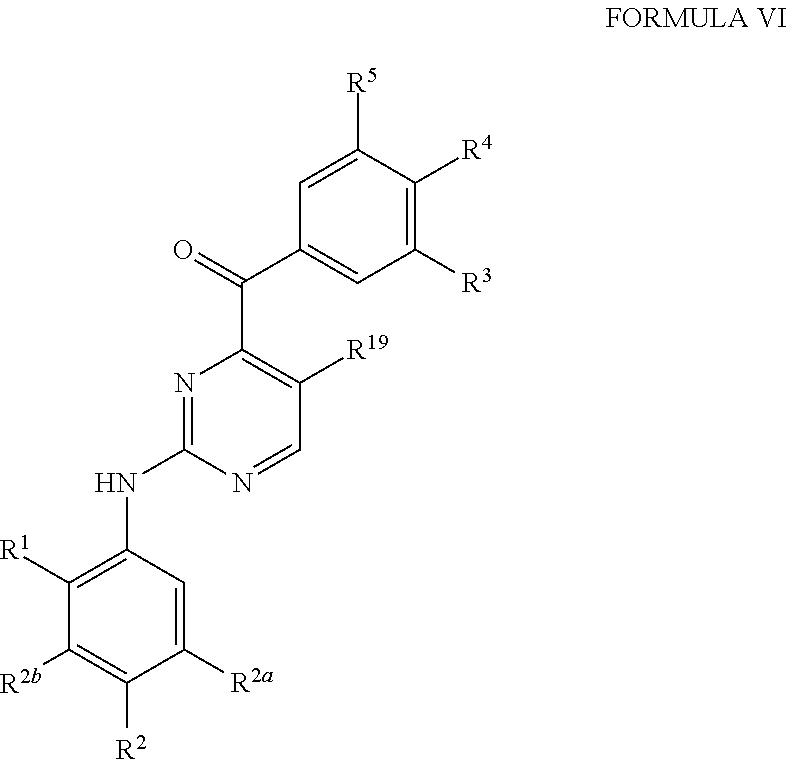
C1=C([R5])C([R4])=C([R3])C=C1C(=O)C1=C([R19])C=NC(NC2=C([R1])C([R2b])=C([R2])C([R2a])=C2)=N1
